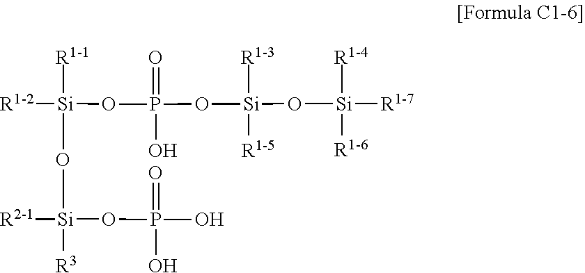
[Si]([R1-1])(O[Si]([R3])(OP(O)(O)=O)[R2-1])([R1-2])OP(=O)(O)O[Si]([R1-3])([R1-5])O[Si]([R1-7])([R1-4])[R1-6]
